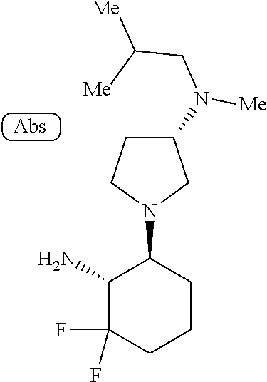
C1(N)C(F)(F)CCCC1N1CC(N(CC([Me])[Me])[Me])CC1
